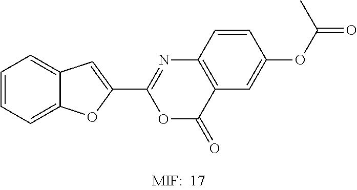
C1=CC=C2C(=C1)C=C(C1=NC3=C(C(=O)O1)C=C(OC(=O)C)C=C3)O2
